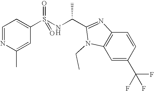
C1=NC(C)=CC(S(NC(C2=NC3=C(C=C(C(F)(F)F)C=C3)N2CC)C)(=O)=O)=C1
